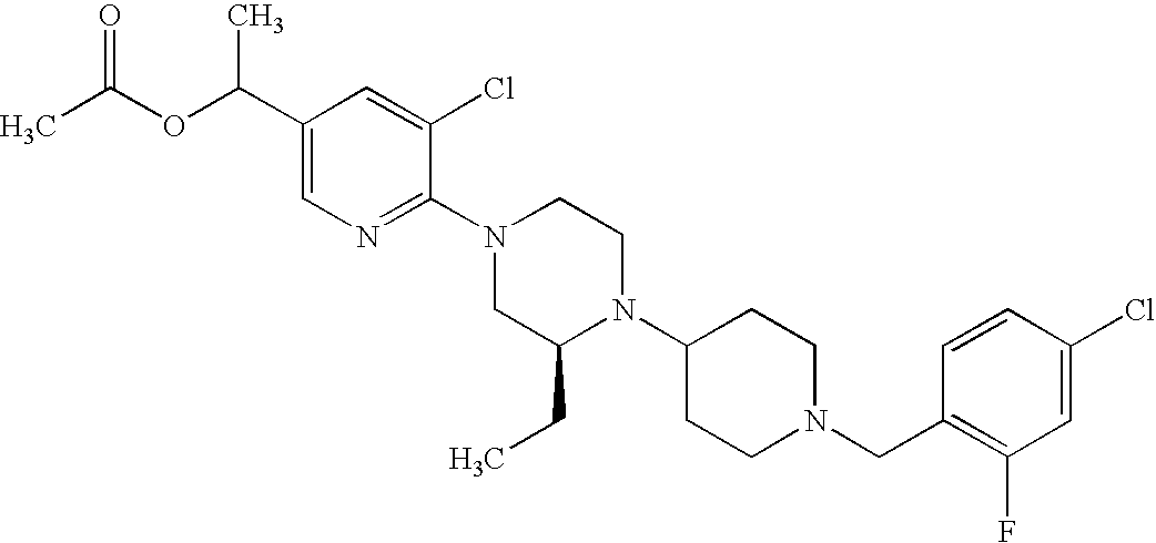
C1(Cl)=CC(F)=C(CN2CCC(N3C(CC)CN(C4=NC=C(C(OC(C)=O)C)C=C4Cl)CC3)CC2)C=C1
